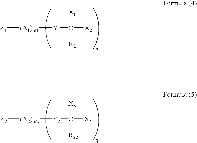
[Z1][(A1)m1][Y1]C([X2])([X1])[R21].[Z2][(A2)m2][Y2]C([X4])([X3])[R22]
